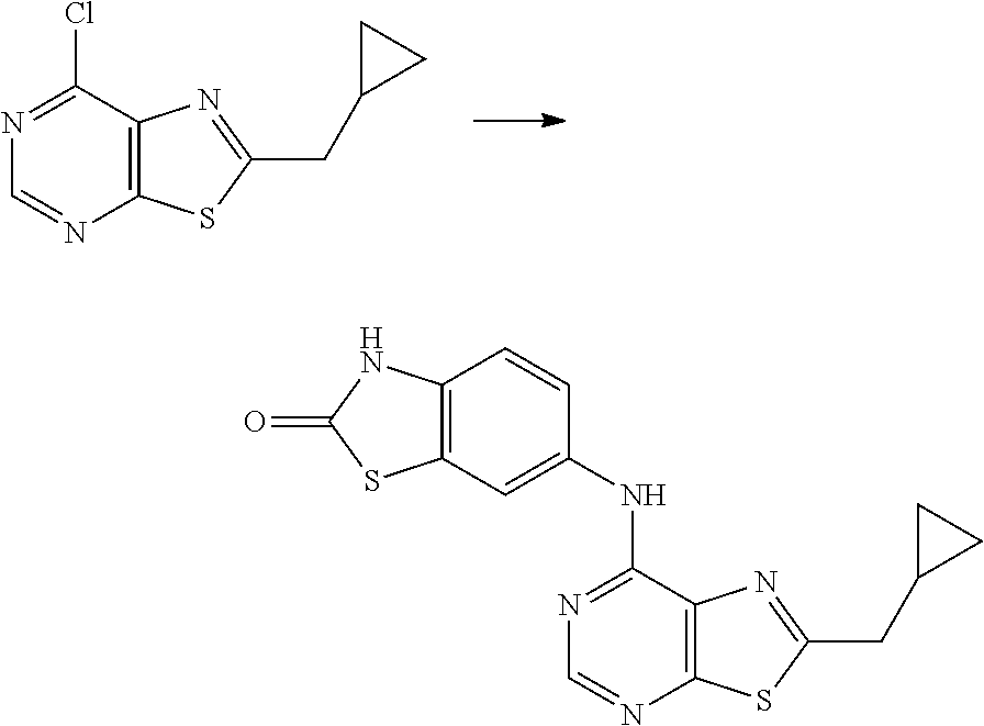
C1(Cl)=NC=NC2=C1N=C(CC1CC1)S2.C1(NC2=CC3=C(C=C2)NC(=O)S3)=NC=NC2=C1N=C(CC1CC1)S2
